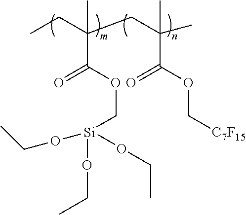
C(C(CC(C)(C(OC[C7F15])=O)C)(C)C(OC[Si](OCC)(OCC)OCC)=O)C
